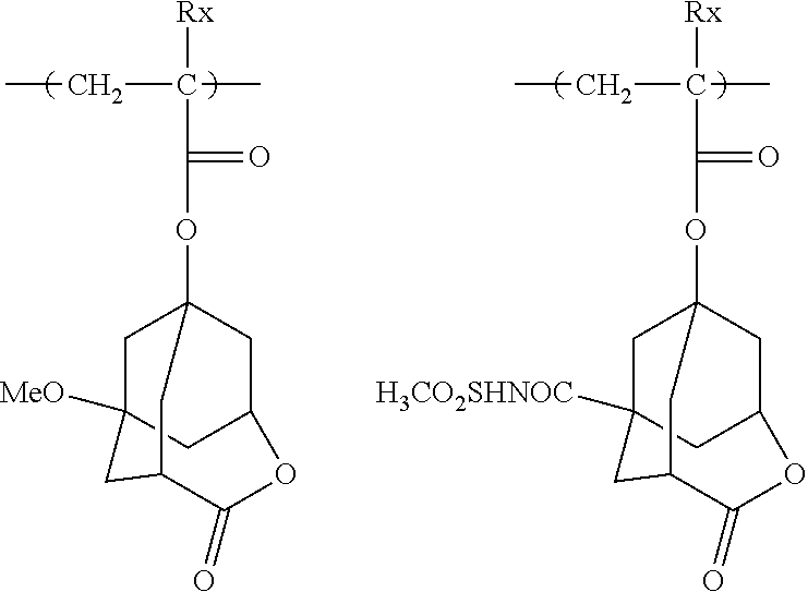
[Rx]C(CC)(C)C(OC12CC3([MeO])CC(C1)OC(=O)C(C3)C2)=O.[Rx]C(CC)(C)C(OC12CC3([H3CO2SHNOC])CC(C1)OC(=O)C(C3)C2)=O
